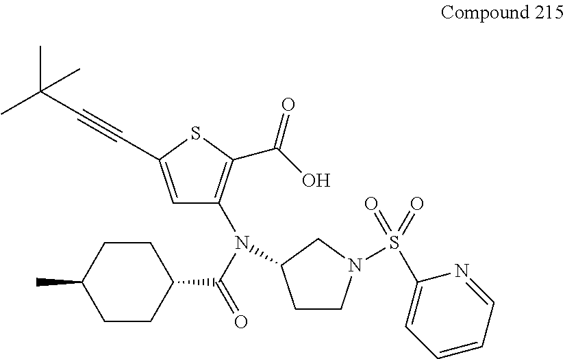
C1=C(C#CC(C)(C)C)SC(C(O)=O)=C1N(C1CCN(S(=O)(=O)C2=CC=CC=N2)C1)C(C1CCC(C)CC1)=O
